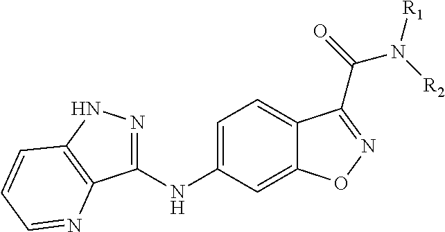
C1=C(NC2=NNC3=C2N=CC=C3)C=C2C(=C1)C(C(=O)N([R2])[R1])=NO2
